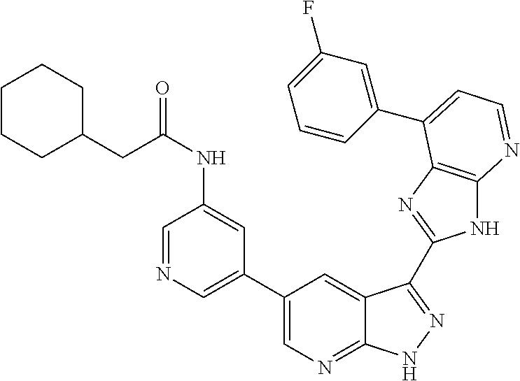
C1(C2=CN=C3C(=C2)C(C2=NC4=C(N2)N=CC=C4C2=CC(F)=CC=C2)=NN3)=CN=CC(NC(=O)CC2CCCCC2)=C1
